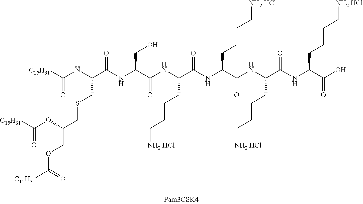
[C15H31]C(NC(C(NC(C(NC(C(NC(C(NC(C(NC(C(O)=O)CCCC[NH2 HCl])=O)CCCC[NH2 HCl])=O)CCCC[NH2 HCl])=O)CCCC[NH2 HCl])=O)CO)=O)CSCC(COC([C15H31])=O)OC(=O)[C15H31])=O
